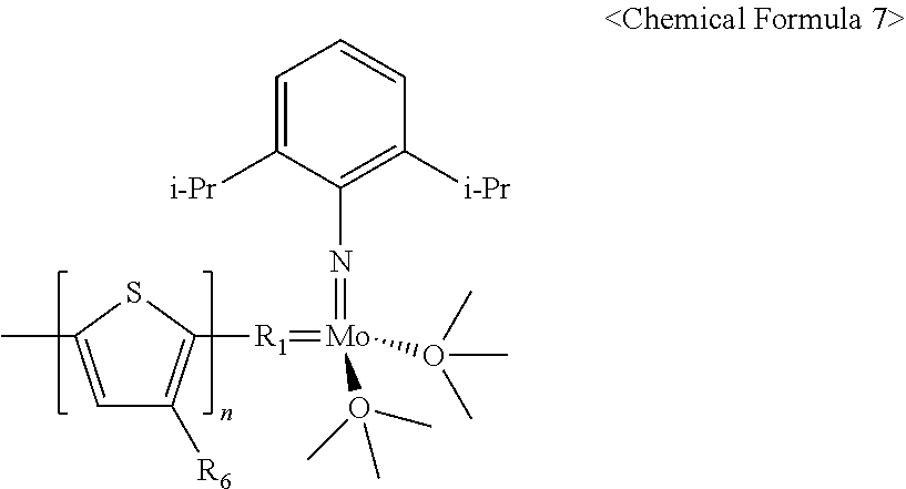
C1=C([i-Pr])C(N=[Mo](=[R1]C2=C([R6])C=C(C)S2)(O(C)(C)C)O(C)(C)C)=C([i-Pr])C=C1
